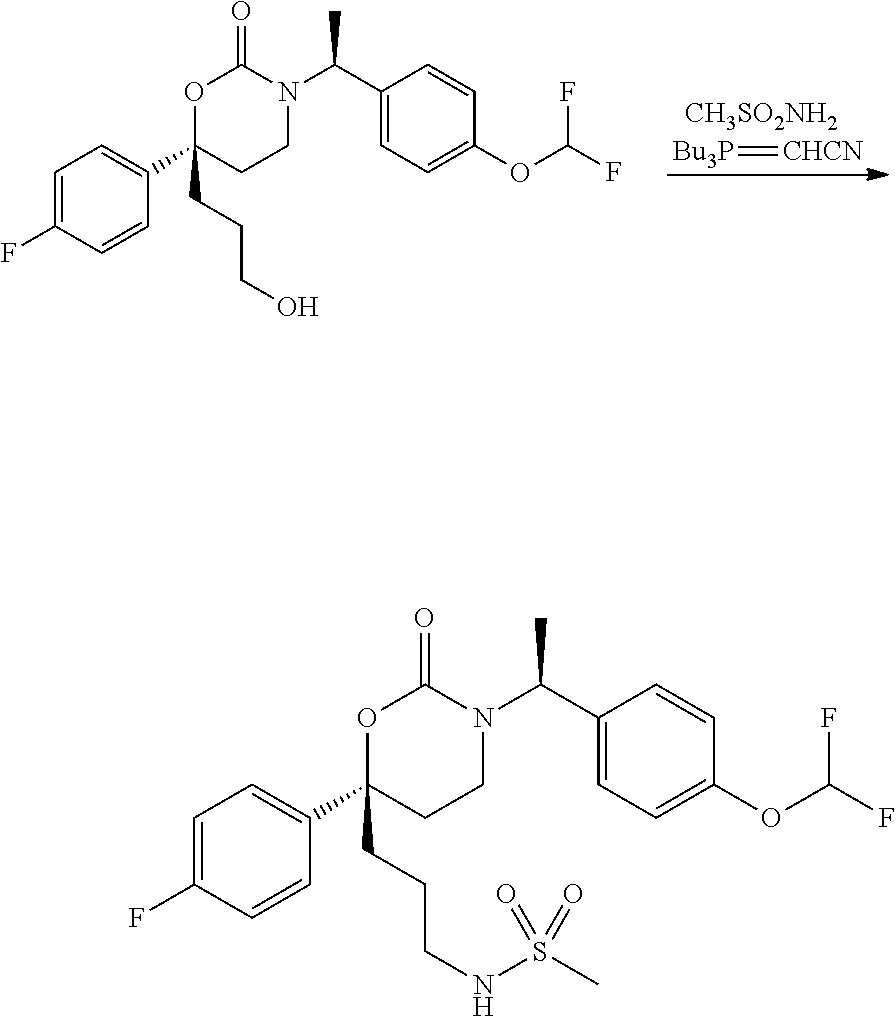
C1=C(F)C=CC(C2(CCCNS(C)(=O)=O)CCN(C(C3=CC=C(OC(F)F)C=C3)C)C(=O)O2)=C1.C1=C(F)C=CC(C2(CCCO)CCN(C(C3=CC=C(OC(F)F)C=C3)C)C(=O)O2)=C1.[Bu3P]=[CHCN].[CH3SO2NH2]
